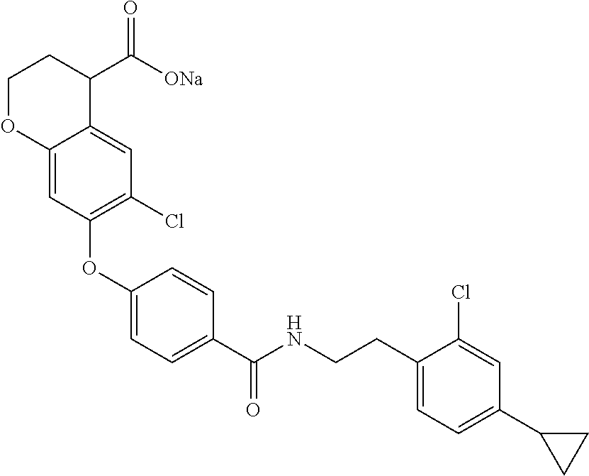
C1(OC2=C(Cl)C=C3C(=C2)OCCC3C([ONa])=O)=CC=C(C(NCCC2=CC=C(C3CC3)C=C2Cl)=O)C=C1
